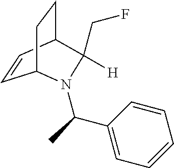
C(C1([H])C2CCC(C=C2)N1C(C1=CC=CC=C1)C)F
